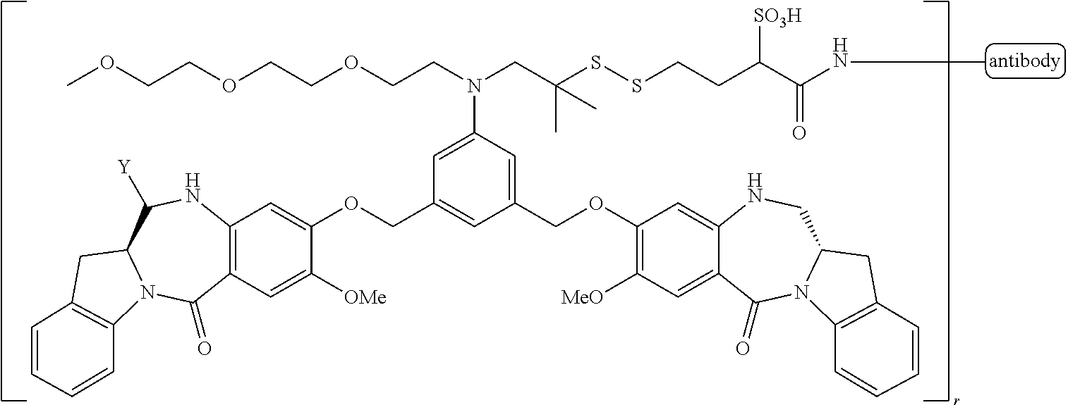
C1=C(N(CC(SSCCC(C(NC)=O)[SO3H])(C)C)CCOCCOCCOC)C=C(COC2=C([MeO])C=C3C(=C2)NCC2N(C3=O)C3=C(C2)C=CC=C3)C=C1COC1=CC2=C(C=C1[OMe])C(=O)N1C(C([Y])N2)CC2=C1C=CC=C2
